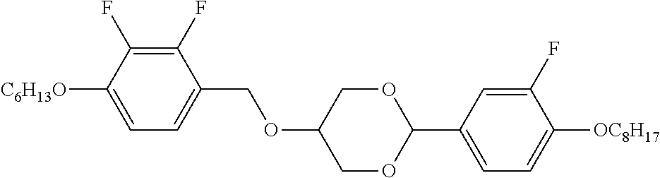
C1(F)=C(F)C([C6H13O])=CC=C1COC1COC(C2=CC=C([OC8H17])C(F)=C2)OC1
